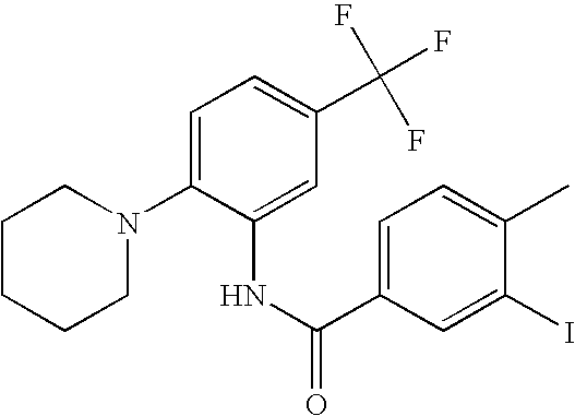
C1CCCN(C2=CC=C(C(F)(F)F)C=C2NC(=O)C2=CC=C(C)C(I)=C2)C1
